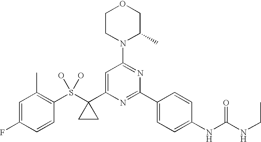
C1CN(C2=NC(C3=CC=C(NC(NCC)=O)C=C3)=NC(C3(S(O)(O)C4=C(C)C=C(F)C=C4)CC3)=C2)C(C)CO1
